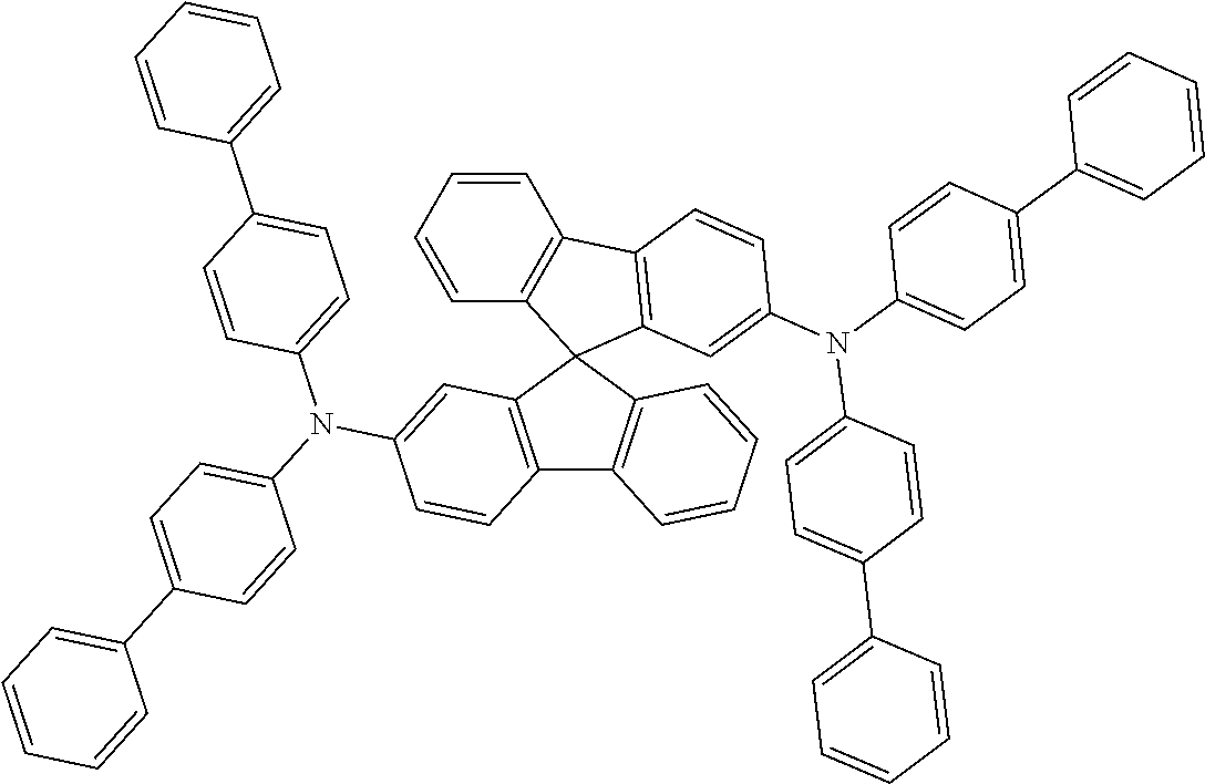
C12=C(C3(C4=C1C=CC=C4)C1=C(C=CC=C1)C1=C3C=C(N(C3=CC=C(C4=CC=CC=C4)C=C3)C3=CC=C(C4=CC=CC=C4)C=C3)C=C1)C=C(N(C1=CC=C(C3=CC=CC=C3)C=C1)C1=CC=C(C3=CC=CC=C3)C=C1)C=C2
